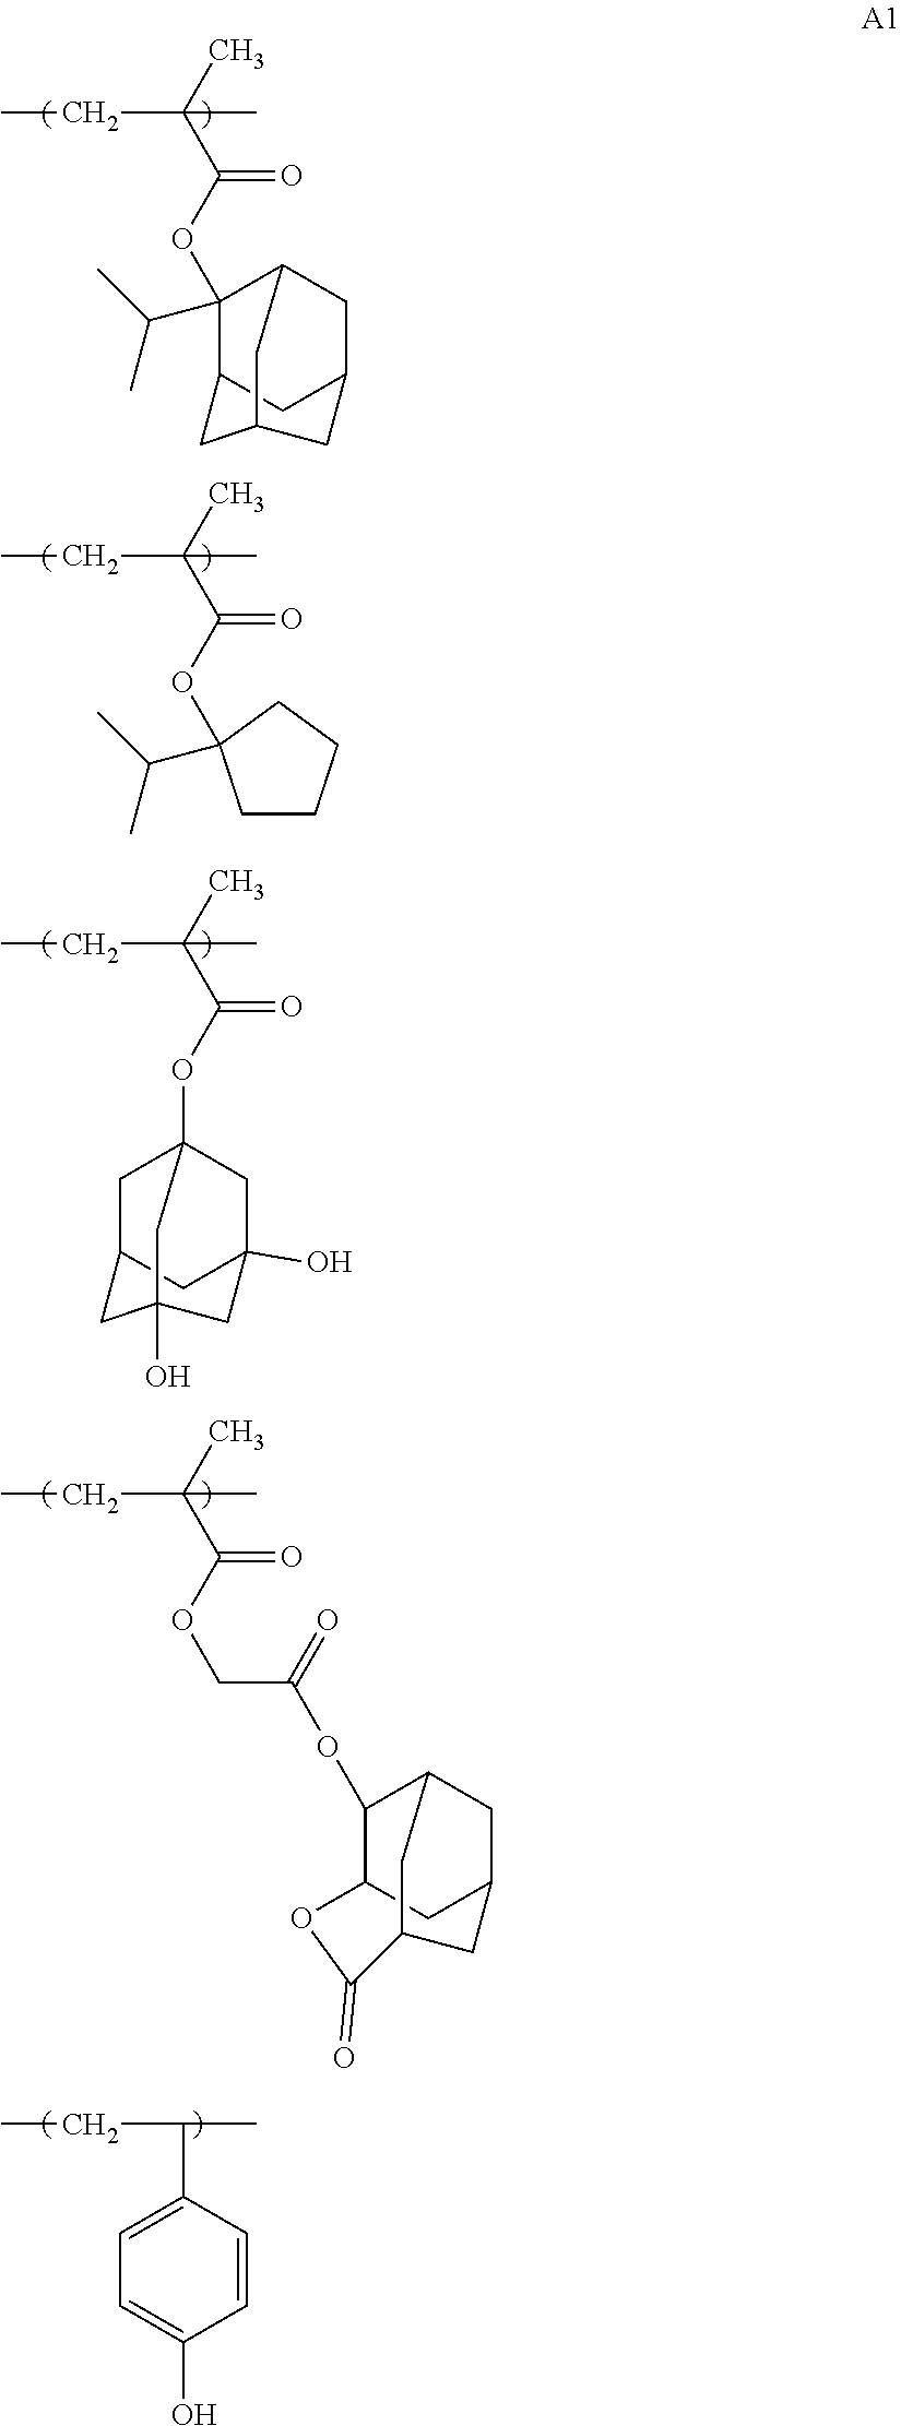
C(C(C)(C(OC1(C(C)C)C2CC3CC1CC(C2)C3)=O)C)C.C(C(C)(C(OC1(C(C)C)CCCC1)=O)C)C.C(C(C)(C(OC12CC3CC(O)(C1)CC(O)(C3)C2)=O)C)C.C(C(C)(C(OCC(OC1C2CC3CC1CC(C3)C(=O)O2)=O)=O)C)C.C(C(C)C1=CC=C(O)C=C1)C
